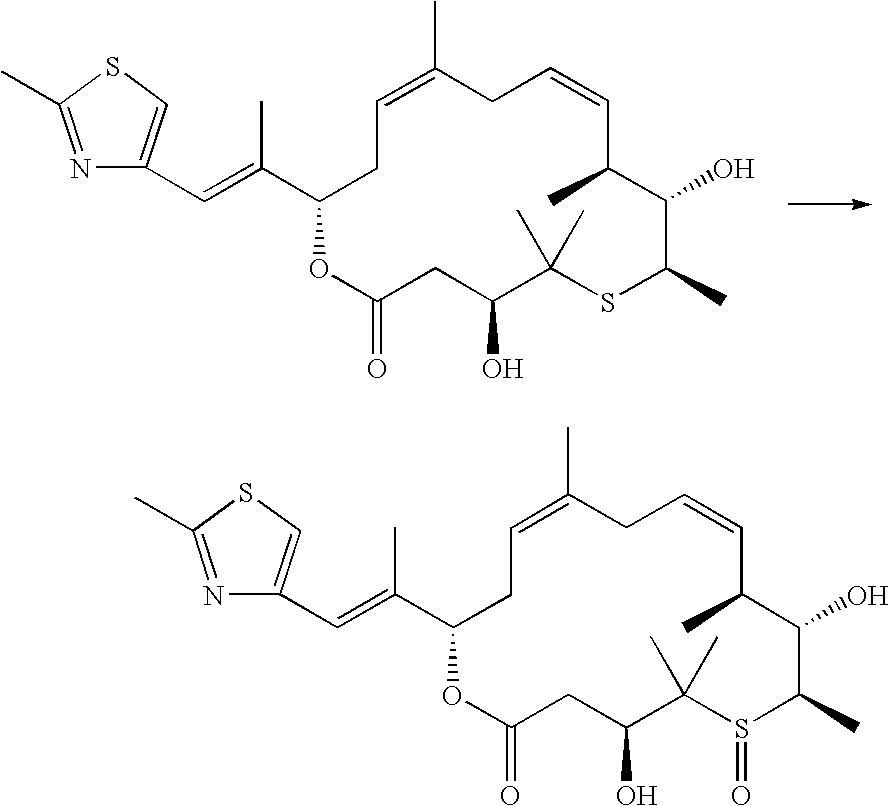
N1=C(C)SC=C1C=C(C1CC=C(C)CC=CC(C)C(O)C(C)SC(C)(C)C(O)CC(=O)O1)C.N1=C(C)SC=C1C=C(C1CC=C(C)CC=CC(C)C(O)C(C)S(=O)C(C)(C)C(O)CC(=O)O1)C
